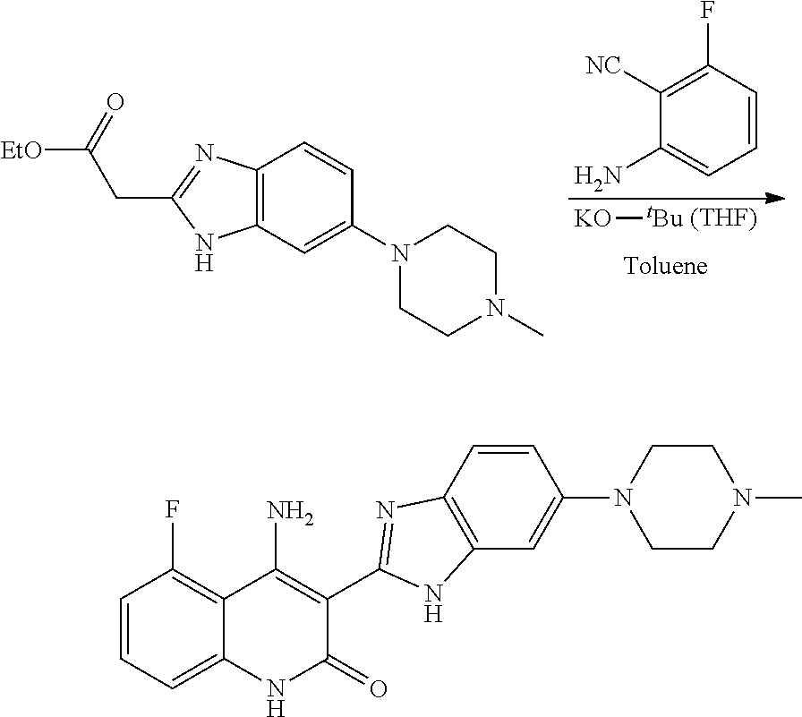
[KO][tBu].[(THF)].C1(F)=C([NC])C(N)=CC=C1.[EtO]C(=O)CC1=NC2=C(N1)C=C(N1CCN(C)CC1)C=C2.C1=CC=C2C(=C1F)C(N)=C(C1=NC3=C(C=C(N4CCN(C)CC4)C=C3)N1)C(=O)N2
